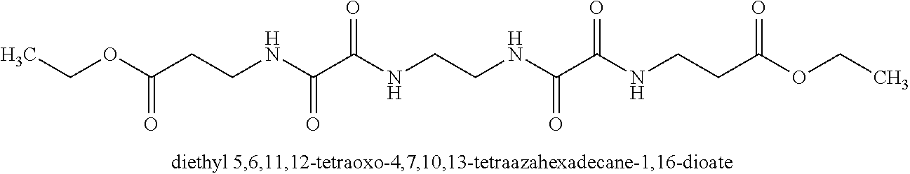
CCOC(CCNC(C(NCCNC(C(NCCC(OCC)=O)=O)=O)=O)=O)=O
